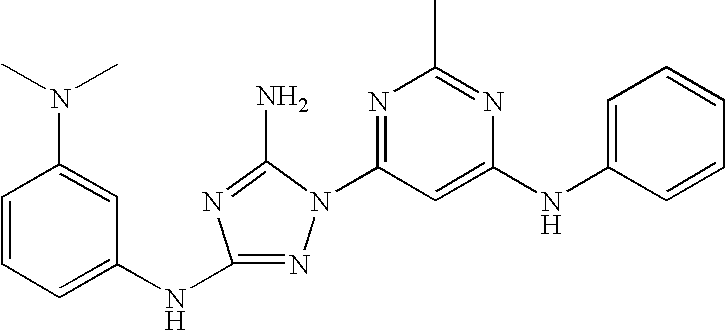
N1=C(NC2=CC=CC(N(C)C)=C2)N=C(N)N1C1=NC(C)=NC(NC2=CC=CC=C2)=C1
